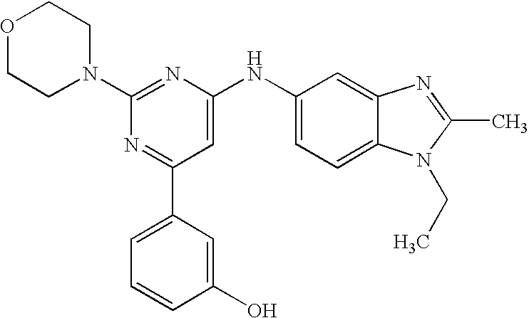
C1(N2CCOCC2)=NC(NC2=CC=C3C(=C2)N=C(C)N3CC)=CC(C2=CC=CC(O)=C2)=N1
